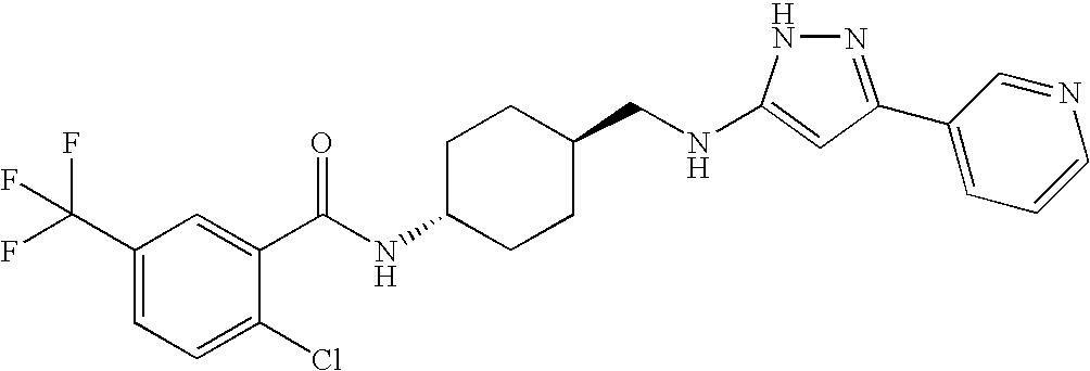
N(CC1CCC(NC(=O)C2=CC(C(F)(F)F)=CC=C2Cl)CC1)C1=CC(C2=CC=CN=C2)=NN1
